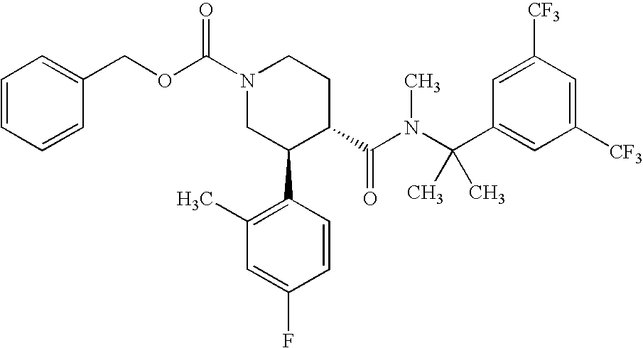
N1(C(OCC2=CC=CC=C2)=O)CC(C2=C(C)C=C(F)C=C2)C(C(N(C(C2=CC([CF3])=CC([CF3])=C2)(C)C)C)=O)CC1
